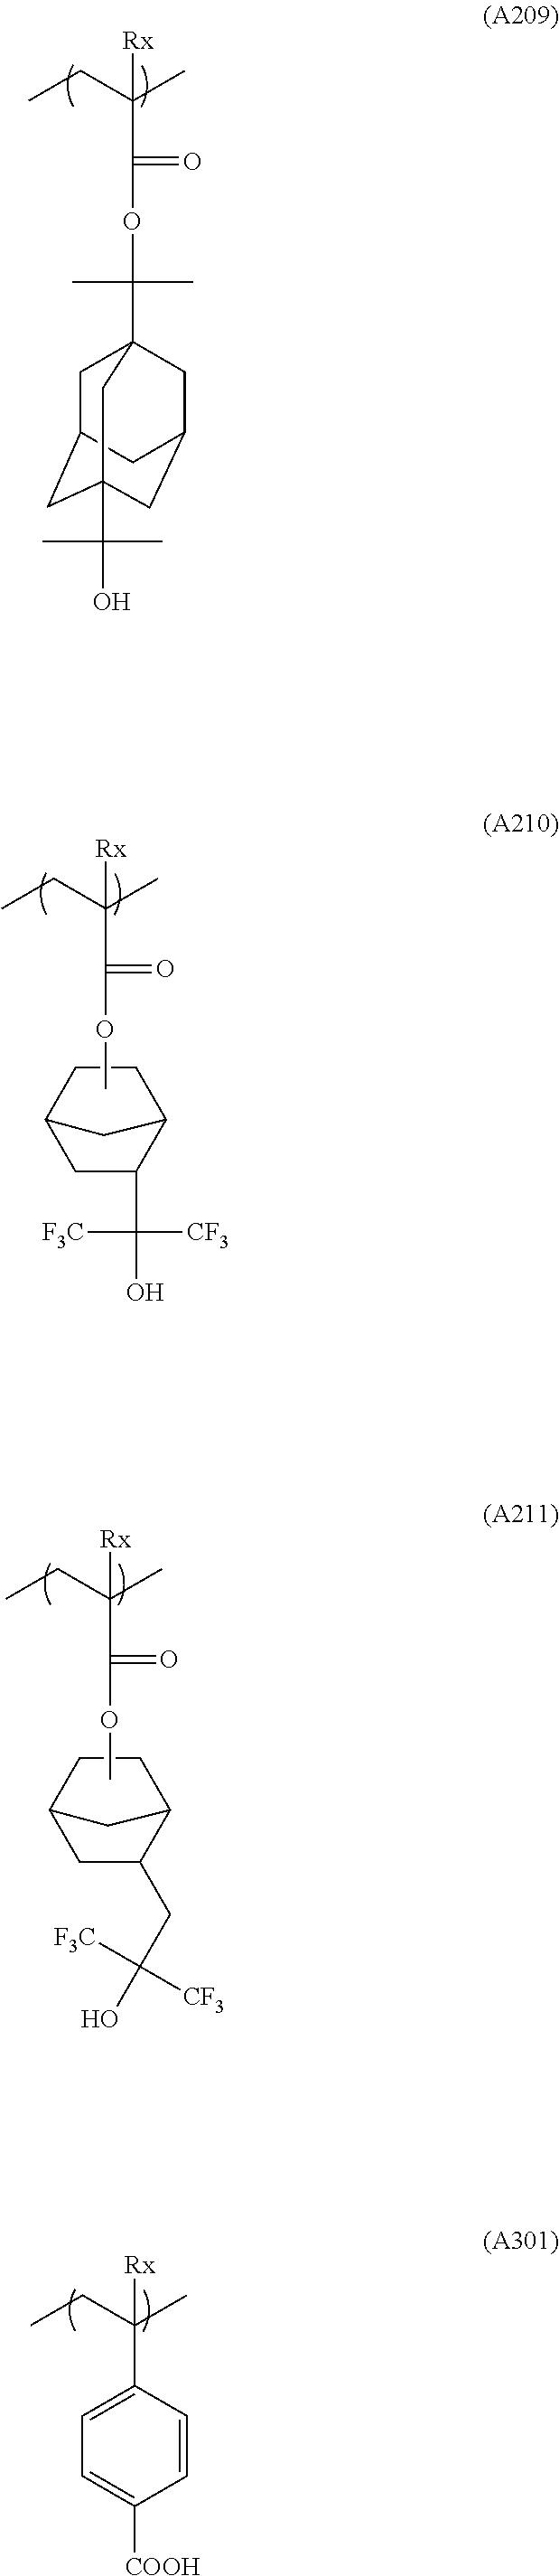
CCC(C)([Rx])C(OC(C12CC3CC(C(O)(C)C)(CC(C1)C3)C2)(C)C)=O.C1CC2CC(C(O)([CF3])[F3C])C1C2.CCC(C)([Rx])C(OC)=O.C1CC2CC(CC(O)([F3C])[CF3])C1C2.CCC(C)([Rx])C(OC)=O.CCC(C)([Rx])C1=CC=C([COOH])C=C1
